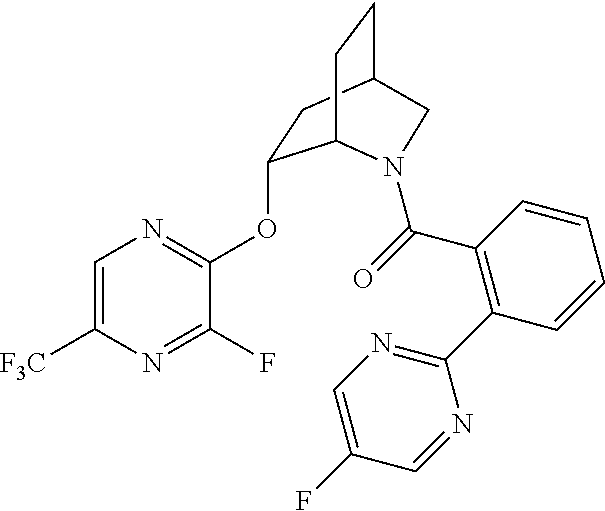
C1=C([F3C])N=C(F)C(OC2CC3CCC2N(C(=O)C2=C(C4=NC=C(F)C=N4)C=CC=C2)C3)=N1
